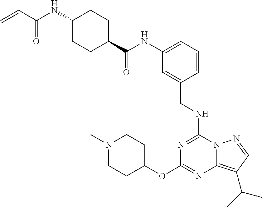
N1(C)CCC(OC2=NC3=C(C(C)C)C=NN3C(NCC3=CC(NC(C4CCC(NC(C=C)=O)CC4)=O)=CC=C3)=N2)CC1
